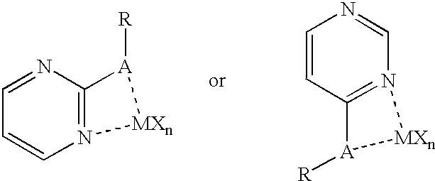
N12=C(N=CC=C1)[A]([R])[MXn]2.C12=N(C=NC=C1)[MXn][A]2[R]
